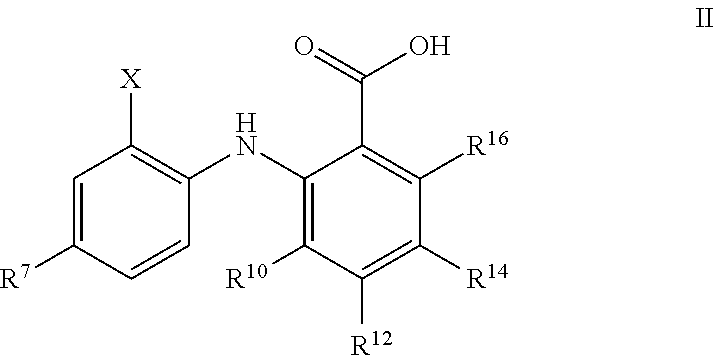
C1=C([R7])C=CC(NC2=C([R10])C([R12])=C([R14])C([R16])=C2C(=O)O)=C1[X]
